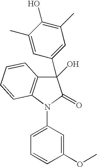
C1(C)=CC(C2(O)C3=C(N(C4=CC=CC(OC)=C4)C2=O)C=CC=C3)=CC(C)=C1O
